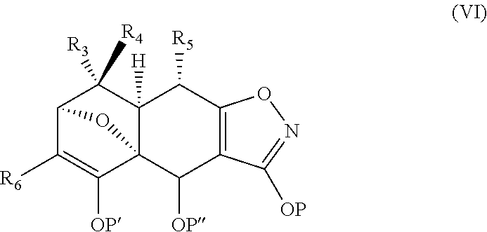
C12C([R6])=C([OP])C3(C([H])(C1([R3])[R4])C([R5])C1=C(C3[OP])C([OP])=NO1)O2
